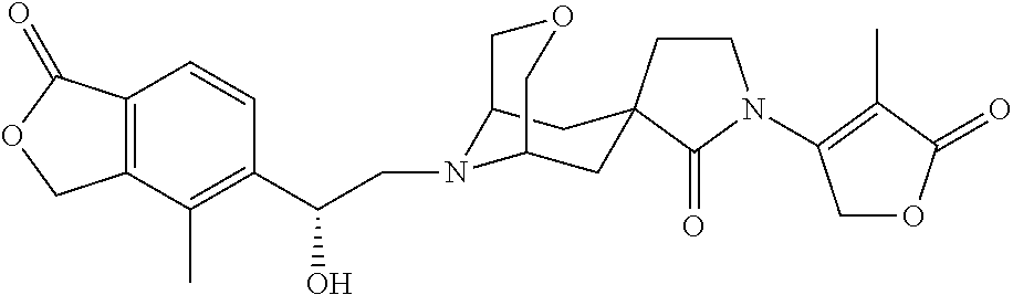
C1CN(C2=C(C)C(=O)OC2)C(=O)C12CC1N(CC(C3=C(C)C4=C(C=C3)C(=O)OC4)O)C(C2)COC1
